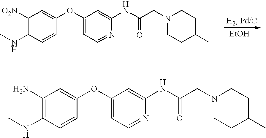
[EtOH].C1([O2N])=C(NC)C=CC(OC2=CC=NC(NC(CN3CCC(C)CC3)=O)=C2)=C1.C1(N)=C(NC)C=CC(OC2=CC=NC(NC(CN3CCC(C)CC3)=O)=C2)=C1
